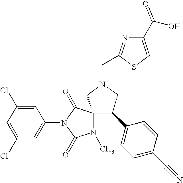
ClC1=CC(N2C(=O)C3(N(C)C2=O)CN(CC2=NC(C(O)=O)=CS2)CC3C2=CC=C(C#N)C=C2)=CC(Cl)=C1
